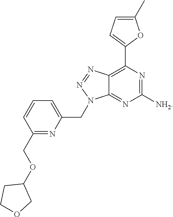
N1=NN(CC2=CC=CC(COC3CCOC3)=N2)C2=NC([NH2])=NC(C3=CC=C(C)O3)=C12
